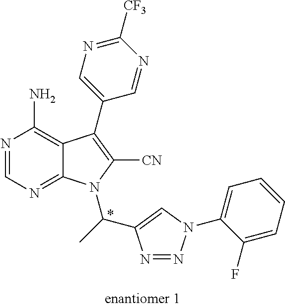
C12=C(N)N=CN=C1N(C(C)C1=CN(C3=CC=CC=C3F)N=N1)C([CN])=C2C1=CN=C([CF3])N=C1
